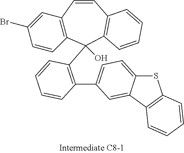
C1(Br)=CC2=C(C=C1)C(C1=C(C3=CC=C4C(=C3)C3=C(S4)C=CC=C3)C=CC=C1)(O)C1=C(C=C2)C=CC=C1
